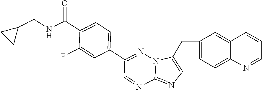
C1(CC2=CN=C3N2N=C(C2=CC=C(C(NCC4CC4)=O)C(F)=C2)C=N3)=CC=C2C(=C1)C=CC=N2
